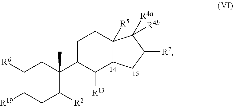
C1([R6])C([R19])CC([R2])C(C2C([R13])C3C([R5])(CC2)C([R4a])([R4b])C([R7])C3)(C)C1
